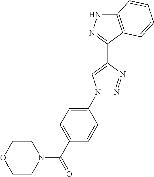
C12=C(C(C3=CN(C4=CC=C(C(N5CCOCC5)=O)C=C4)N=N3)=NN1)C=CC=C2
